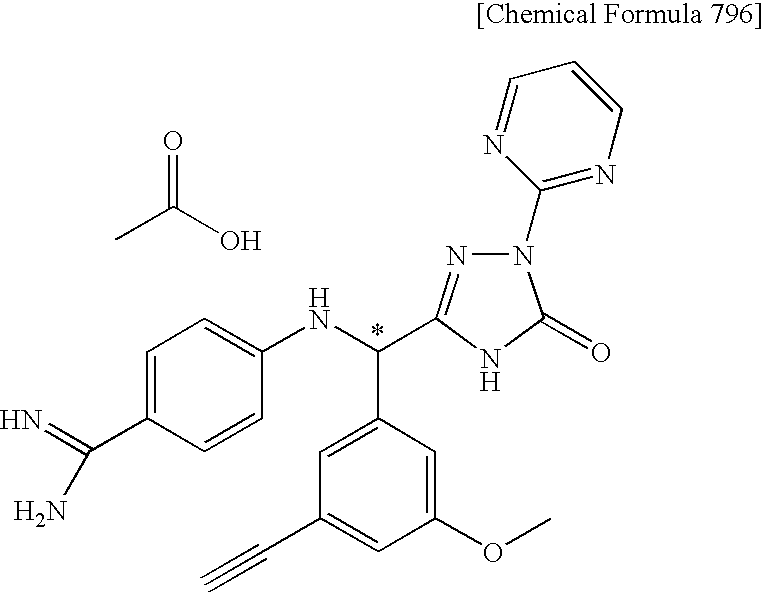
C1=C(C(=N)N)C=CC(NC(C2=CC(C#C)=CC(OC)=C2)C2=NN(C3=NC=CC=N3)C(=O)N2)=C1.CC(=O)O
